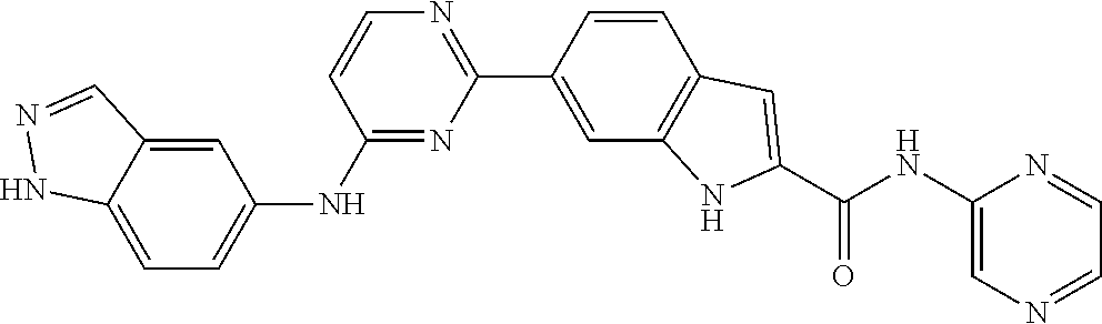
C1(NC2=CC=C3C(=C2)C=NN3)=NC(C2=CC3=C(C=C2)C=C(C(NC2=CN=CC=N2)=O)N3)=NC=C1
